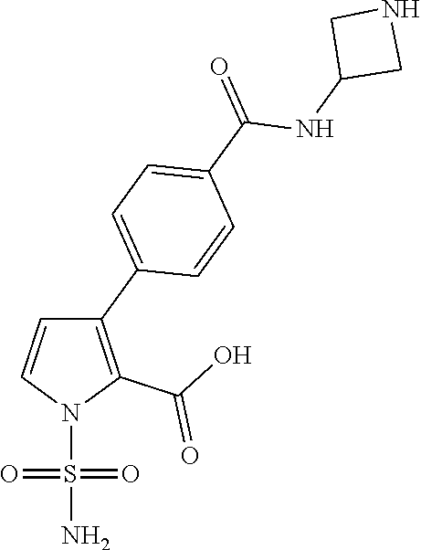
C1(C2=CC=C(C(=O)NC3CNC3)C=C2)=C(C(O)=O)N(S(N)(=O)=O)C=C1
